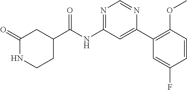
C1C(C(NC2=NC=NC(C3=C(OC)C=CC(F)=C3)=C2)=O)CC(=O)NC1
